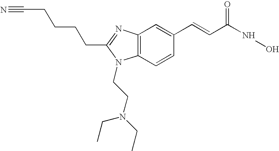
C12=C(C=CC(C=CC(=O)NO)=C1)N(CCN(CC)CC)C(CCCCC#N)=N2
